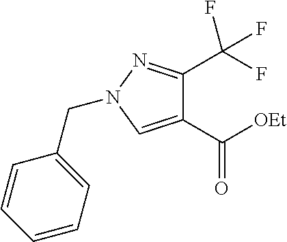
C1=CC=C(CN2N=C(C(F)(F)F)C(C([OEt])=O)=C2)C=C1
